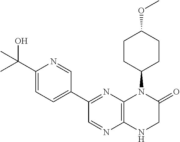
C1(C(O)(C)C)=CC=C(C2=NC3=C(N=C2)NCC(=O)N3C2CCC(OC)CC2)C=N1
